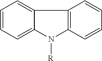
C1=CC=C2C(=C1)C1=C(N2[R])C=CC=C1
